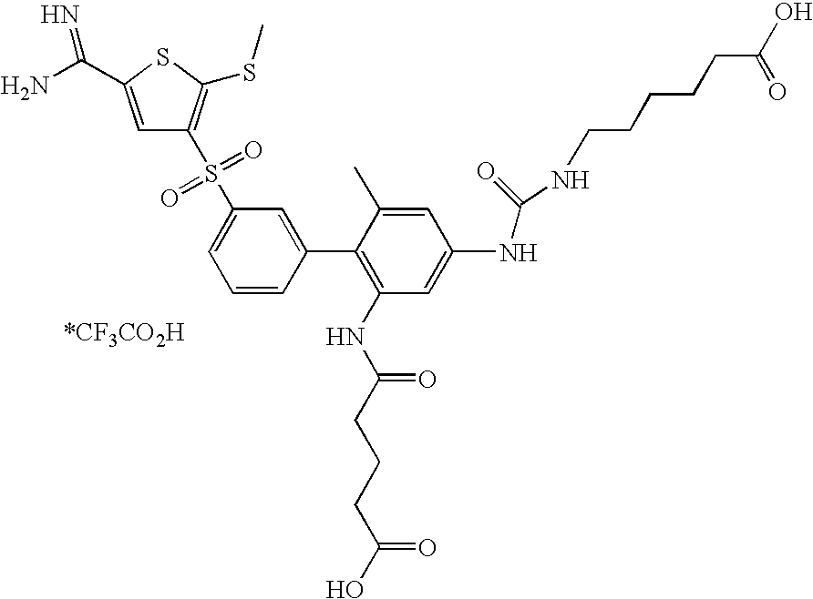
C1=C(C(N)=N)SC(SC)=C1S(C1=CC=CC(C2=C(NC(CCCC(O)=O)=O)C=C(NC(NCCCCCC(O)=O)=O)C=C2C)=C1)(=O)=O
